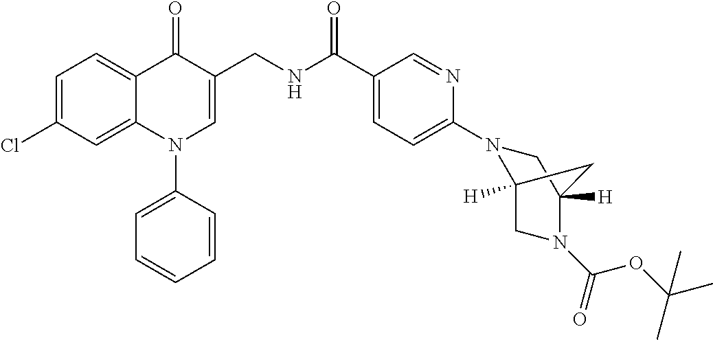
C1=C(Cl)C=C2C(=C1)C(=O)C(CNC(C1=CC=C(N3C4([H])CN(C(OC(C)(C)C)=O)C([H])(C3)C4)N=C1)=O)=CN2C1=CC=CC=C1
